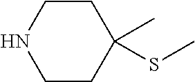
C1CC(SC)(C)CCN1
